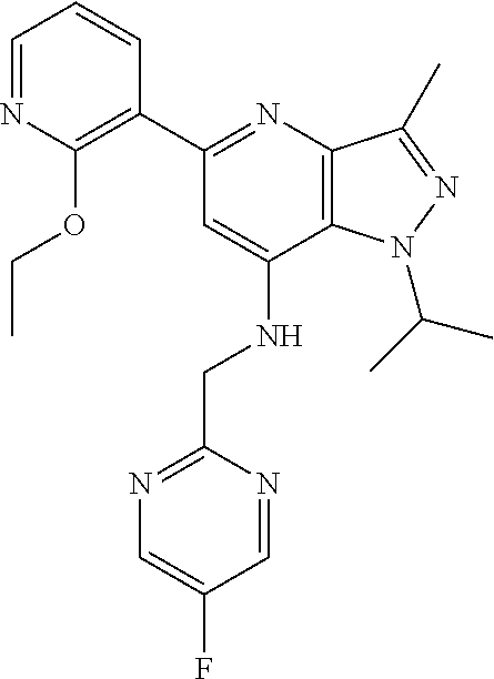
C1=NC(OCC)=C(C2=NC3=C(C(NCC4=NC=C(F)C=N4)=C2)N(C(C)C)N=C3C)C=C1
